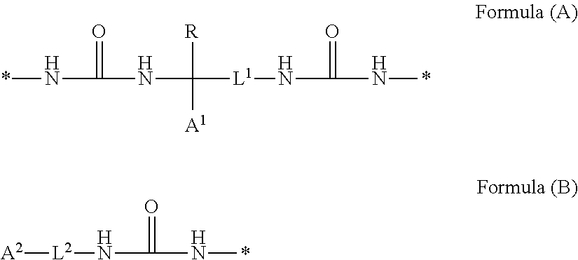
*NC(=O)NC([L1]NC(=O)N*)([R])[A1].[A2][L2]NC(=O)N*
